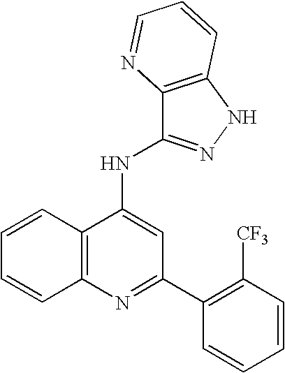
N1=C(C2=C([CF3])C=CC=C2)C=C(NC2=NNC3=C2N=CC=C3)C2=C1C=CC=C2
